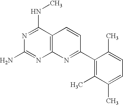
C12=C(C(NC)=NC(N)=N1)C=CC(C1=C(C)C(C)=CC=C1C)=N2
